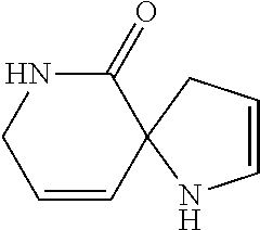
C1(=O)NCC=CC12CC=CN2
